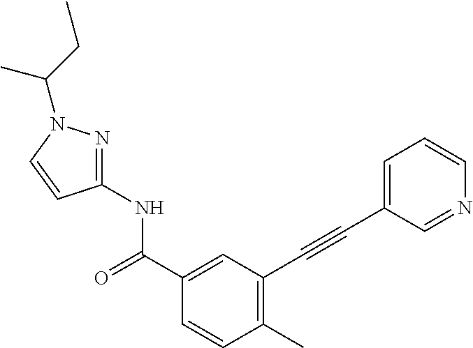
C1(C)=C(C#CC2=CC=CN=C2)C=C(C(NC2=NN(C(CC)C)C=C2)=O)C=C1
